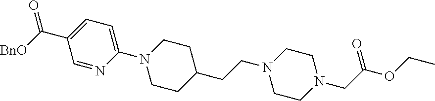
C1=NC(N2CCC(CCN3CCN(CC(OCC)=O)CC3)CC2)=CC=C1C([BnO])=O
